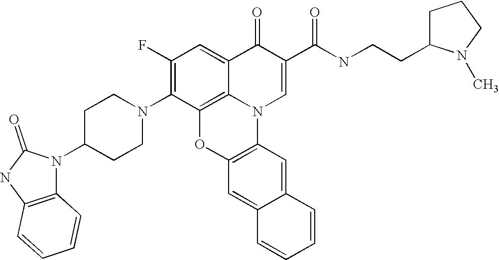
C1(F)=C(N2CCC(N3C4=C(NC3=O)C=CC=C4)CC2)C2=C3C(=C1)C(=O)C(C(NCCC1CCCN1C)=O)=CN3C1=C(O2)C=C2C(=C1)C=CC=C2
